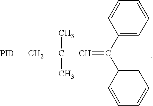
C(C)(C)(C[PIB])C=C(C1=CC=CC=C1)C1=CC=CC=C1
